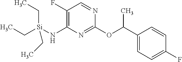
C1(C(OC2=NC(N[Si](CC)(CC)CC)=C(F)C=N2)C)=CC=C(F)C=C1
